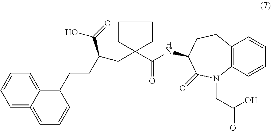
C1CC(CC(C(O)=O)CCC2C3=CC=CC=C3=CC=C2)(C(NC2CCC3=C(N(CC(=O)O)C2=O)C=CC=C3)=O)CC1
